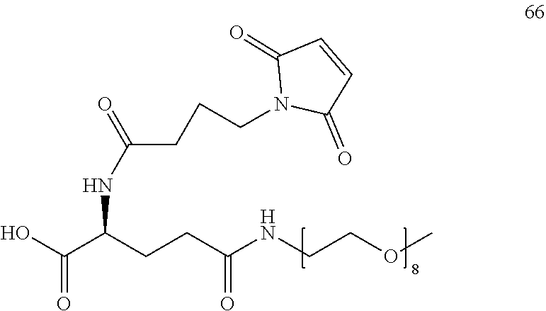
C(=O)(C(CCC(=O)NCCOC)NC(=O)CCCN1C(=O)C=CC1=O)O
